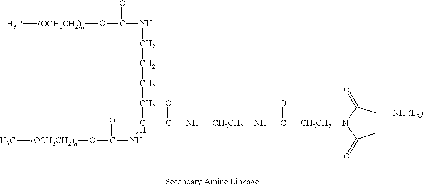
C[(OCH2CH2)n]OC(NC(CCCCNC(=O)O[(OCH2CH2)n]C)C(=O)N[CH2CH2]NC([CH2CH2]N1C(=O)C([NH-(L2)])CC1=O)=O)=O
